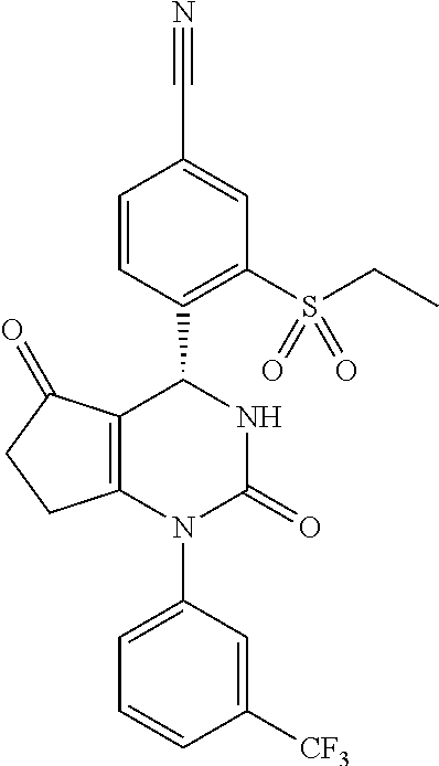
C12=C(N(C3=CC=CC([CF3])=C3)C(=O)NC1C1=C(S(CC)(=O)=O)C=C(C#N)C=C1)CCC2=O
